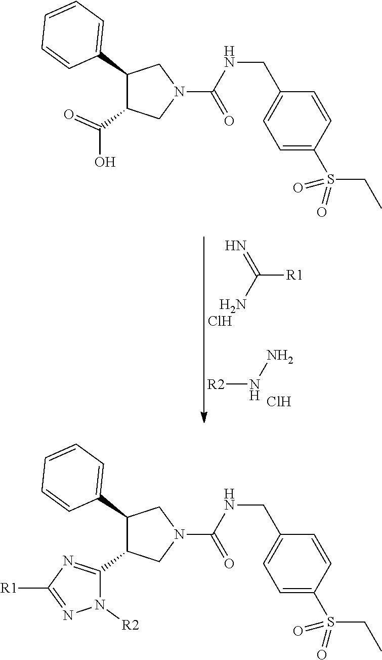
C1(C2=CC=CC=C2)C(C2=NC([R1])=NN2[R2])CN(C(NCC2=CC=C(S(CC)(=O)=O)C=C2)=O)C1.C1(C2=CC=CC=C2)C(C(=O)O)CN(C(NCC2=CC=C(S(CC)(=O)=O)C=C2)=O)C1.[R1]C(=N)N.Cl.[R2]NN.Cl
